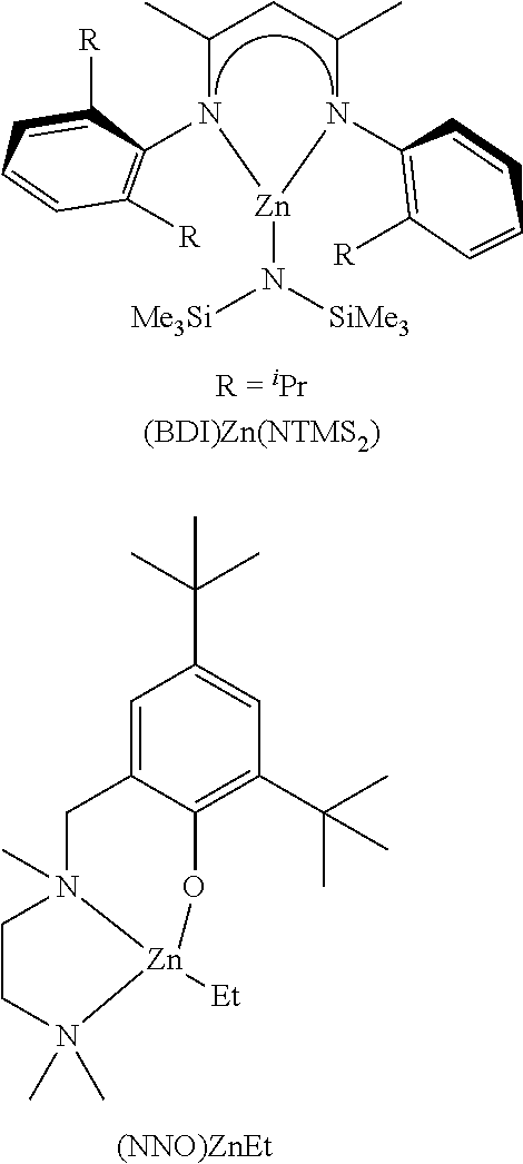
C1(C)N(C2=C([R])C=CC=C2[R])[Zn](N([SiMe3])[Me3Si])N(C2=C([R])C=CC=C2)C(C)C1.C12=CC(C(C)(C)C)=CC(C(C)(C)C)=C1O[Zn]1([Et])N(C)(C2)CCN1(C)C.[(NNO)ZnEt]
